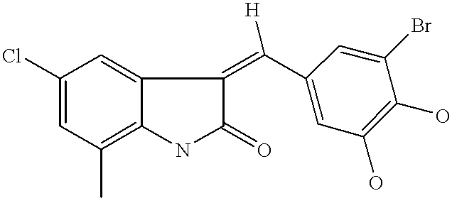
C1(Cl)=CC(C)=C2C(=C1)C(=C(C1=CC(O)=C(O)C(Br)=C1)[H])C(=O)N2
